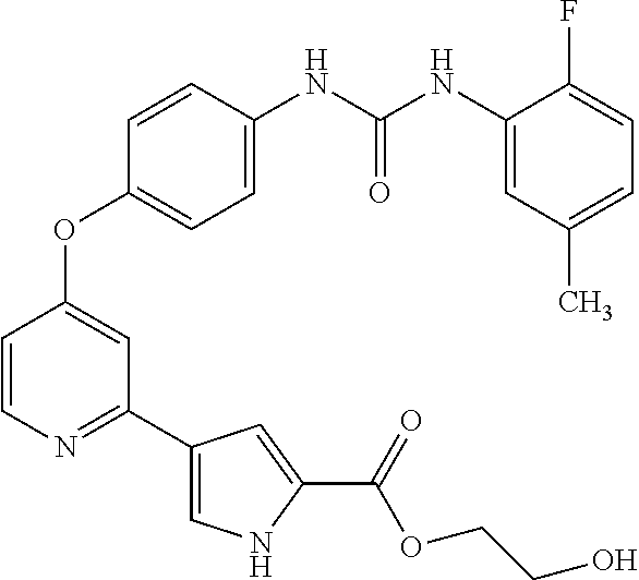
C1=CC(NC(NC2=CC(C)=CC=C2F)=O)=CC=C1OC1=CC(C2=CNC(C(OCCO)=O)=C2)=NC=C1
